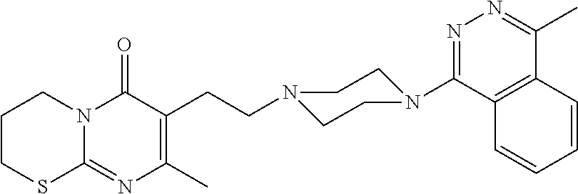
C12=C(C(N3CCN(CCC4=C(C)N=C5N(C4=O)CCCS5)CC3)=NN=C1C)C=CC=C2
